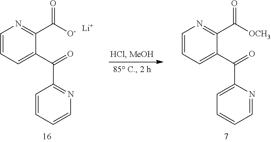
C1=C(C(=O)C2=CC=CN=C2C([OCH3])=O)N=CC=C1.C1=CC=CN=C1C(=O)C1=CC=CN=C1C([O-])=O.[Li]
